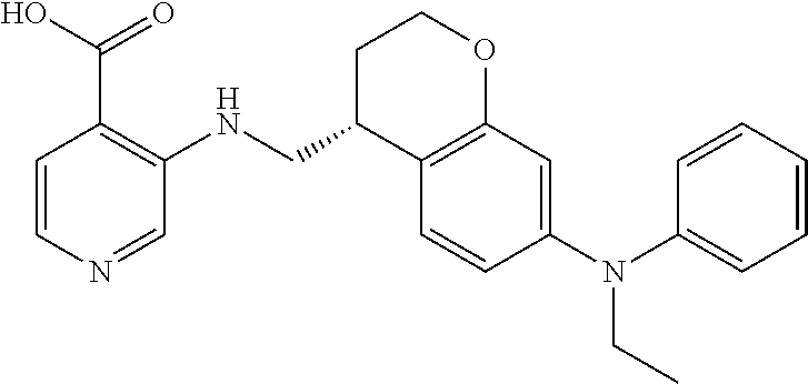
C1=CN=CC(NCC2C3=C(OCC2)C=C(N(C2=CC=CC=C2)CC)C=C3)=C1C(O)=O
